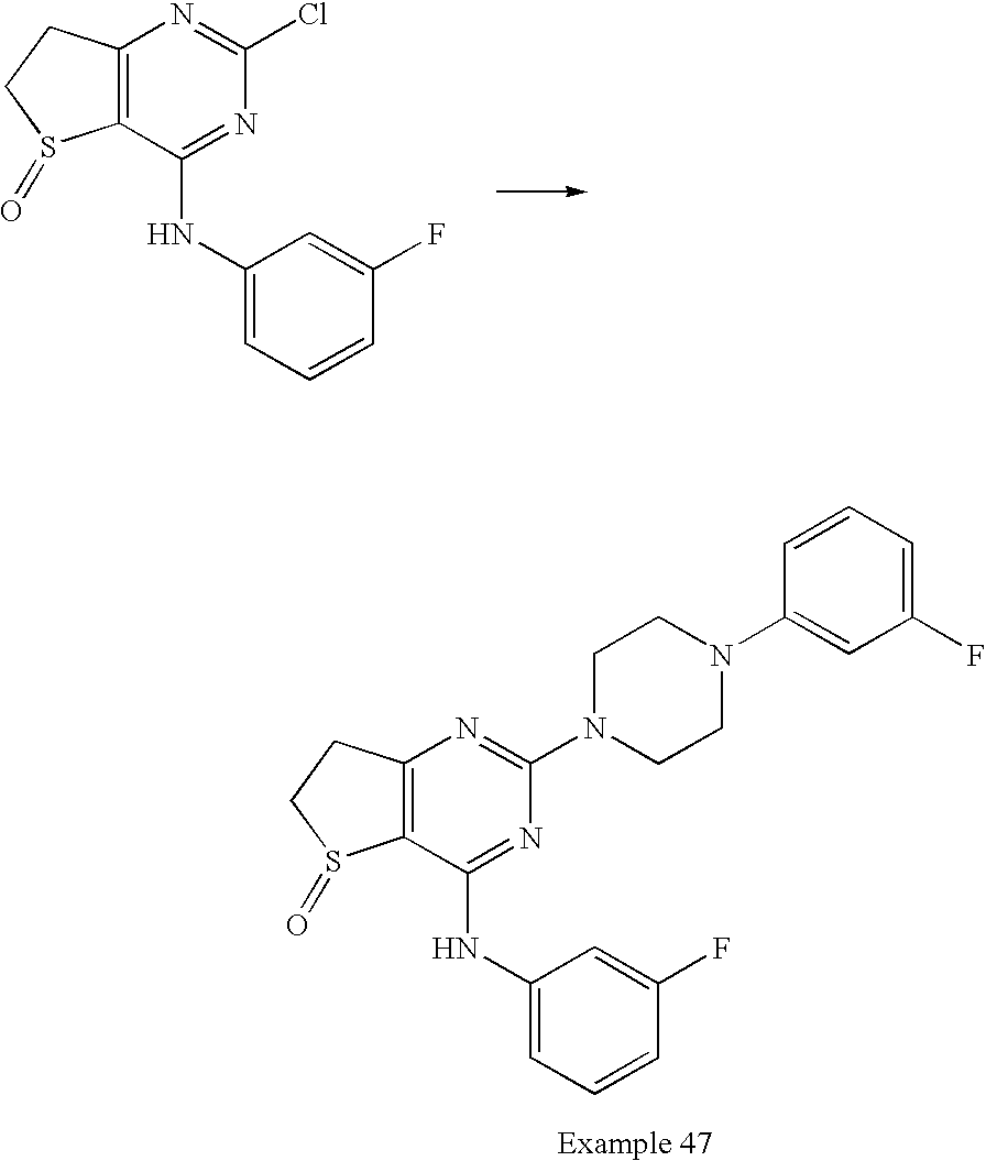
C12=C(C(NC3=CC=CC(F)=C3)=NC(Cl)=N1)S(=O)CC2.C12=C(C(NC3=CC=CC(F)=C3)=NC(N3CCN(C4=CC(F)=CC=C4)CC3)=N1)S(=O)CC2
